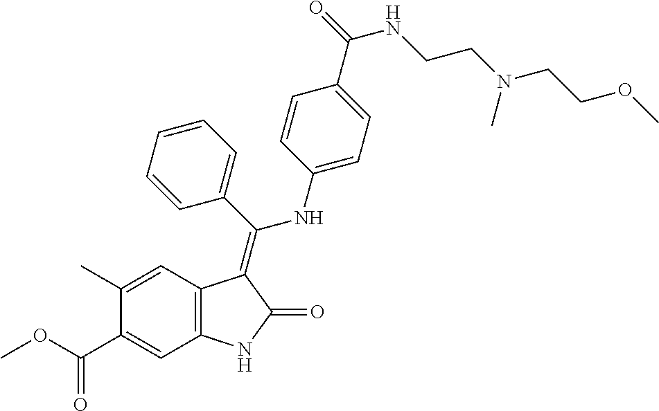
C1(C)=CC2=C(C=C1C(OC)=O)NC(=O)C2=C(C1=CC=CC=C1)NC1=CC=C(C(=O)NCCN(CCOC)C)C=C1
